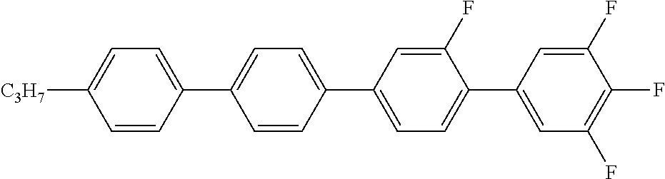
C1=C([C3H7])C=CC(C2=CC=C(C3=CC=C(C4=CC(F)=C(F)C(F)=C4)C(F)=C3)C=C2)=C1
